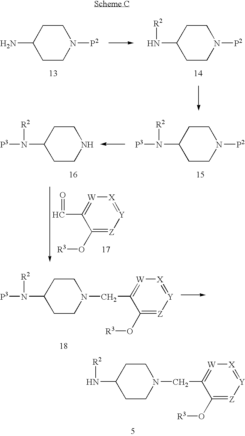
C1CC(N)CCN1[P2].C1CC(N[R2])CCN1[P2].C1CC(N([P3])[R2])CCN1.C1CC(N([R2])[P3])CCN1[P2].C1(O[R3])=[Z][Y]=[X][W]=C1C=O.C1CC(N([P3])[R2])CCN1CC1=[W][X]=[Y][Z]=C1O[R3].C1CC(N[R2])CCN1CC1=[W][X]=[Y][Z]=C1O[R3]
